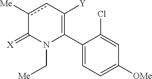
C1(C2=C([Y])cc([Me])C(=[X])N2C[Me])=CC=C([OMe])C=C1Cl
